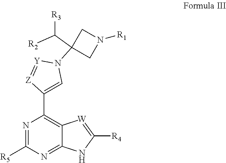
N1=C([R5])N=C2C(=C1C1=CN(C3(C([R3])[R2])CN([R1])C3)[Y]=[Z]1)[W]=C([R4])N2
